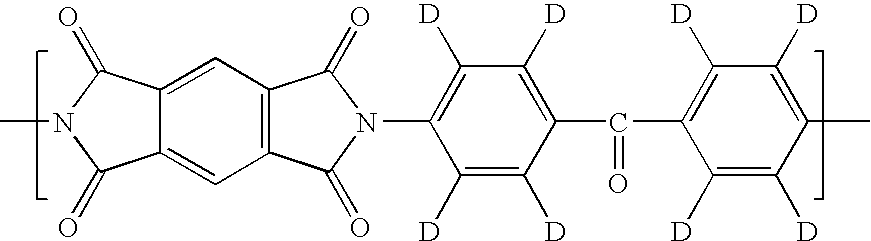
C1([D])=C(N2C(=O)C3=C(C=C4C(=C3)C(=O)N(C)C4=O)C2=O)C([D])=C([D])C(C(C2=C([D])C([D])=C(C)C([D])=C2[D])=O)=C1[D]
